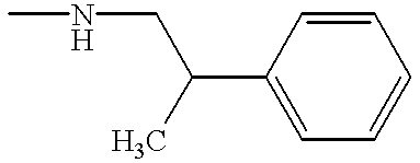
CNCC(C1=CC=CC=C1)C
